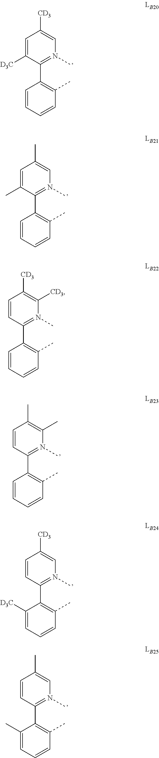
C1=CC=CC(C)=C1C1=N(C)C=C([CD3])C=C1[D3C].C1=CC=CC(C)=C1C1=N(C)C=C(C)C=C1C.C1=CC=CC(C)=C1C1=N(C)C([CD3])=C([CD3])C=C1.C1=CC=CC(C)=C1C1=N(C)C(C)=C(C)C=C1.C1([D3C])=CC=CC(C)=C1C1=N(C)C=C([CD3])C=C1.C1(C)=CC=CC(C)=C1C1=N(C)C=C(C)C=C1
